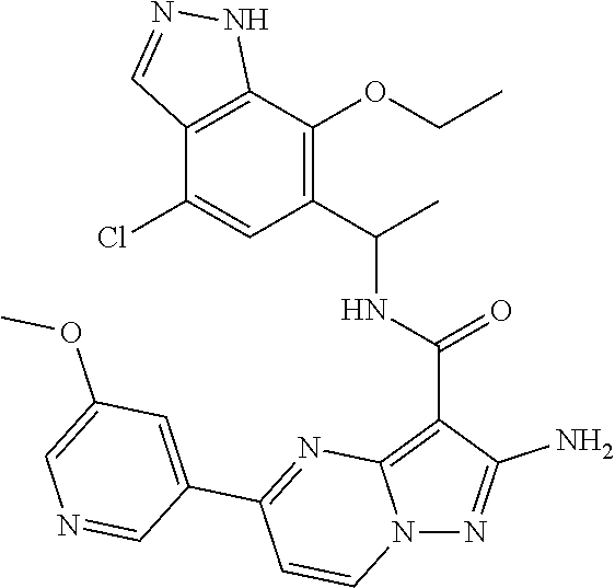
C12=C(C(OCC)=C(C(C)NC(C3=C4N(N=C3N)C=CC(C3=CC(OC)=CN=C3)=N4)=O)C=C1Cl)NN=C2
